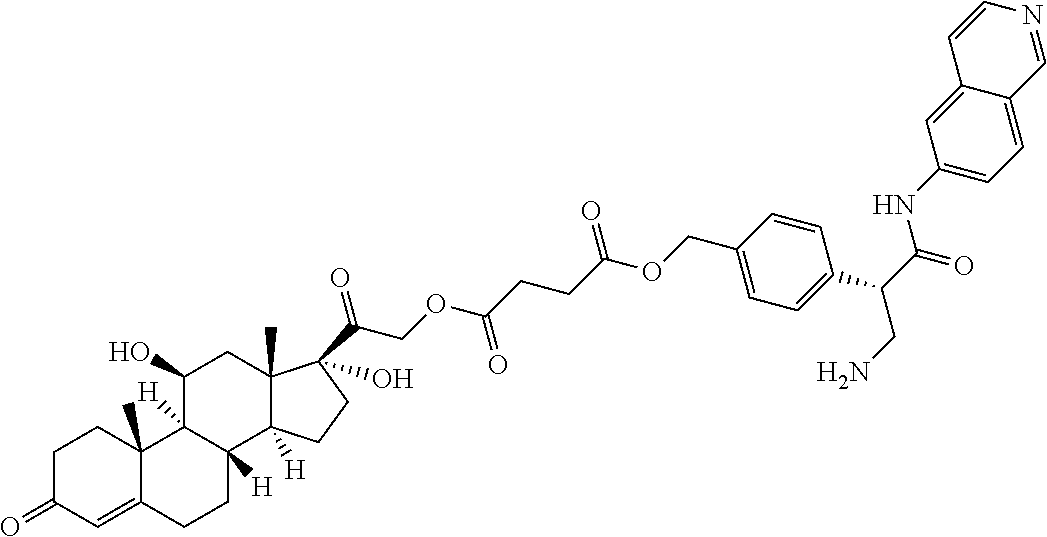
C1C(=O)C=C2C(C)(C1)C1([H])C([H])(CC2)C2([H])C(C)(CC1O)C(O)(C(COC(CCC(OCC1=CC=C(C(C(NC3=CC=C4C(=C3)C=CN=C4)=O)CN)C=C1)=O)=O)=O)CC2
